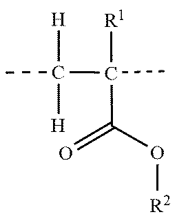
CC(C(C)(C(=O)O[R2])[R1])([H])[H]
